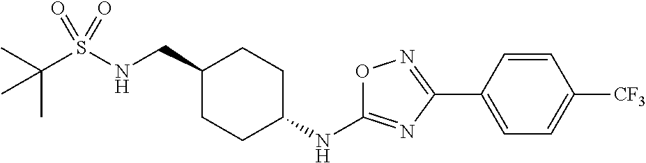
C(S(NCC1CCC(NC2=NC(C3=CC=C([CF3])C=C3)=NO2)CC1)(=O)=O)(C)(C)C
